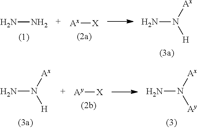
NN.[Ax][X].NN([Ax])[H].NN([Ax])[H].[Ay][X].NN([Ax])[Ay]
